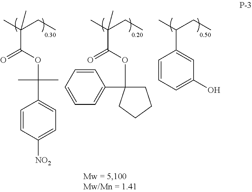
C1=CC([NO2])=CC=C1C(C)(C)OC(C(C)(CC)C)=O.C1(C(C)CC)=CC(O)=CC=C1.C(C(C)(CC)C)(=O)OC1(C2=CC=CC=C2)CCCC1
